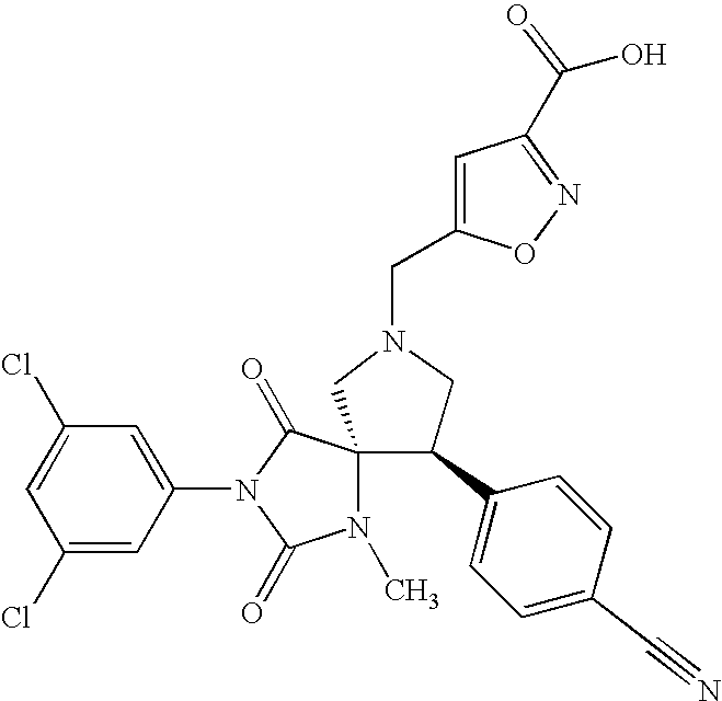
ClC1=CC(Cl)=CC(N2C(=O)C3(N(C)C2=O)CN(CC2=CC(C(O)=O)=NO2)CC3C2=CC=C(C#N)C=C2)=C1
